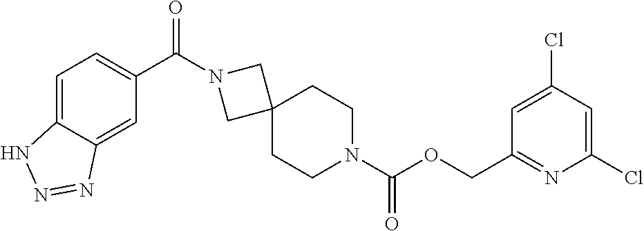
O(C(N1CCC2(CC1)CN(C(C1=CC=C3C(=C1)N=NN3)=O)C2)=O)CC1=NC(Cl)=CC(Cl)=C1
